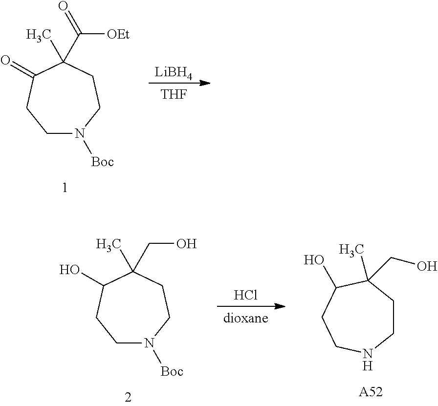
C1N([Boc])CCC(C)(C(=O)[OEt])C(=O)C1.[LiBH4].[THF].C1N([Boc])CCC(C)(CO)C(O)C1.Cl.[dioxane].C1CC(C)(CO)C(O)CCN1.[A52]
